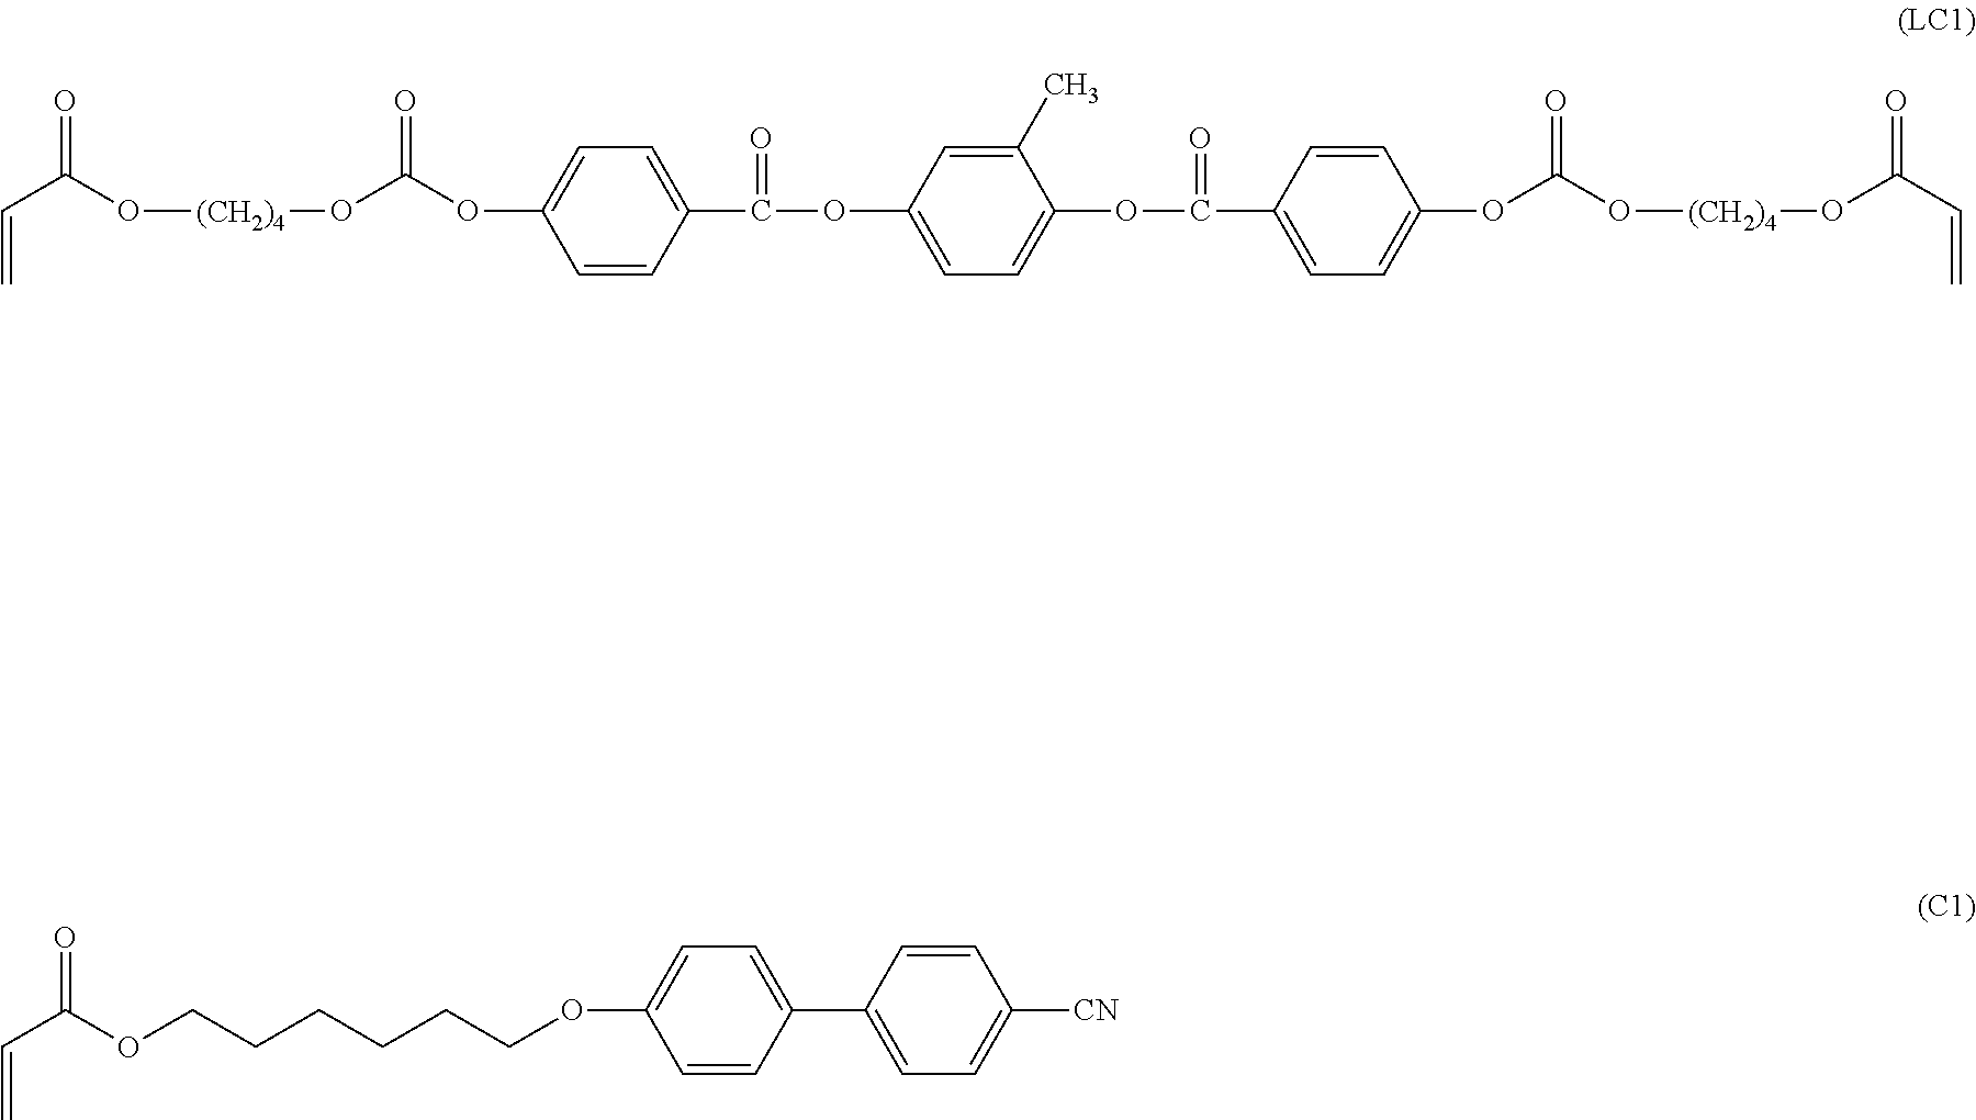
O=C(O[(CH2)4]OC(=O)OC1=CC=C(C(=O)OC2=CC=C(OC(=O)C3=CC=C(OC(=O)O[(CH2)4]OC(=O)C=C)C=C3)C(C)=C2)C=C1)C=C.C1=CC(C2=CC=C(OCCCCCCOC(=O)C=C)C=C2)=CC=C1[CN]
